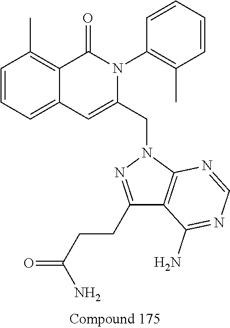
C1=CC=C2C(=C1C)C(=O)N(C1=C(C)C=CC=C1)C(CN1N=C(CCC(=O)N)C3=C1N=CN=C3N)=C2
